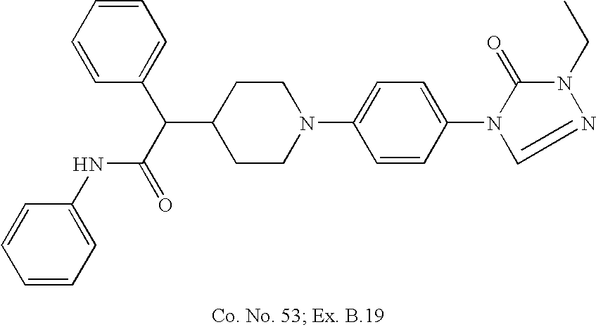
C1(C(C(=O)NC2=CC=CC=C2)C2=CC=CC=C2)CCN(C2=CC=C(N3C(=O)N(CC)N=C3)C=C2)CC1
